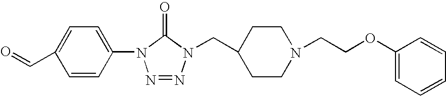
C1=CC(N2N=NN(CC3CCN(CCOC4=CC=CC=C4)CC3)C2=O)=CC=C1C=O
